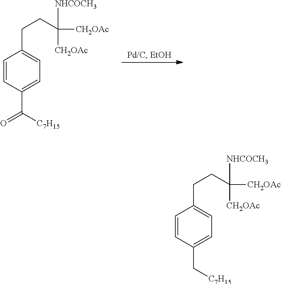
C1=CC(C([C7H15])=O)=CC=C1CCC([CH2OAc])([NHCOCH3])[CH2OAc].C1=CC(C[C7H15])=CC=C1CCC([CH2OAc])([NHCOCH3])[CH2OAc]
